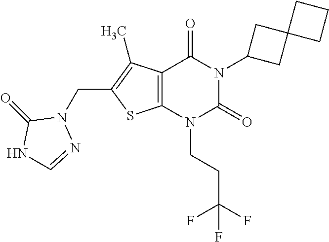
C12=C(N(CCC(F)(F)F)C(=O)N(C3CC4(C3)CCC4)C1=O)SC(CN1C(=O)NC=N1)=C2C
